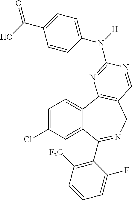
C1=C(Cl)C=C2C(=C1)C1=C(CN=C2C2=C([F3C])C=CC=C2F)C=NC(N(C2=CC=C(C(O)=O)C=C2)[H])=N1
